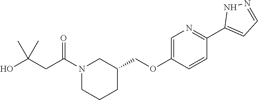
N1(C(CC(O)(C)C)=O)CCCC(COC2=CN=C(C3=CC=NN3)C=C2)C1
